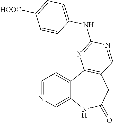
C12=CN=CC=C1C1=C(CC(=O)N2)C=NC(NC2=CC=C([HOOC])C=C2)=N1
